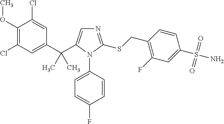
C1(OC)=C(Cl)C=C(C(C2=CN=C(SCC3=C(F)C=C(S(N)(=O)=O)C=C3)N2C2=CC=C(F)C=C2)(C)C)C=C1Cl
